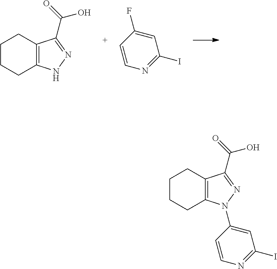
C1CCC2=C(C1)C(C(O)=O)=NN2.C1=C(F)C=CN=C1I.C1CCC2=C(C1)C(C(O)=O)=NN2C1=CC(I)=NC=C1
